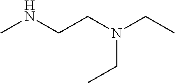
N(CCNC)(CC)CC
